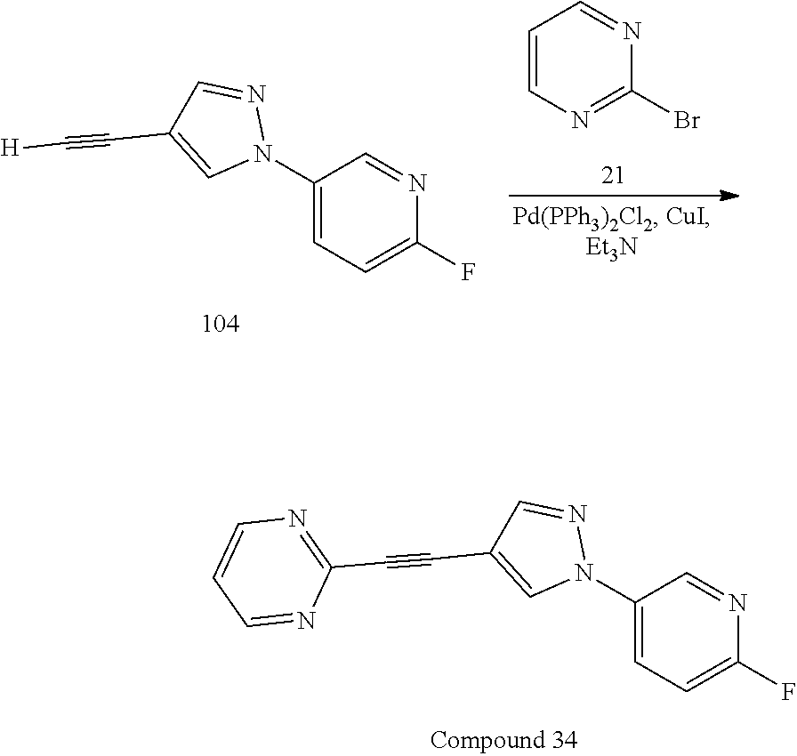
C1=CN=C(Br)N=C1.C1=NC(F)=CC=C1N1N=CC(C#C[H])=C1.C1=NC(F)=CC=C1N1N=CC(C#CC2=NC=CC=N2)=C1
